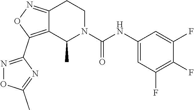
C12=NOC(C3=NOC(C)=N3)=C1C(C)N(C(NC1=CC(F)=C(F)C(F)=C1)=O)CC2
